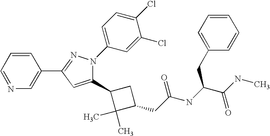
C1(C2=CC(C3=CN=CC=C3)=NN2C2=CC=C(Cl)C(Cl)=C2)C(C)(C)C(CC(=O)NC(C(=O)NC)CC2=CC=CC=C2)C1
